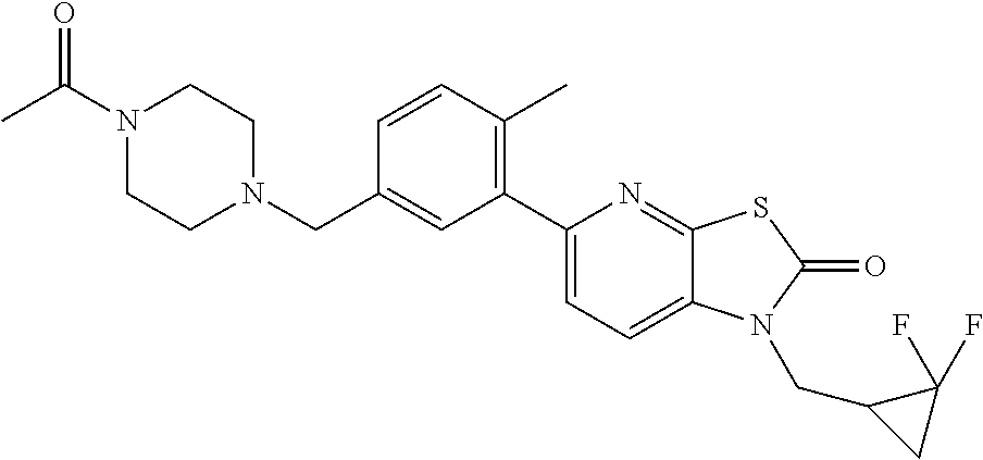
C1=CC(C)=C(C2=CC=C3C(=N2)SC(=O)N3CC2CC2(F)F)C=C1CN1CCN(C(C)=O)CC1
